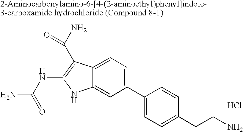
C1(C2=CC=C(CCN)C=C2)=CC=C2C(=C1)NC(NC(N)=O)=C2C(N)=O.Cl
